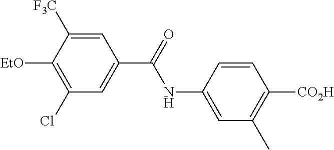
C1=C(NC(=O)C2=CC(Cl)=C([EtO])C([F3C])=C2)C=CC([CO2H])=C1C
